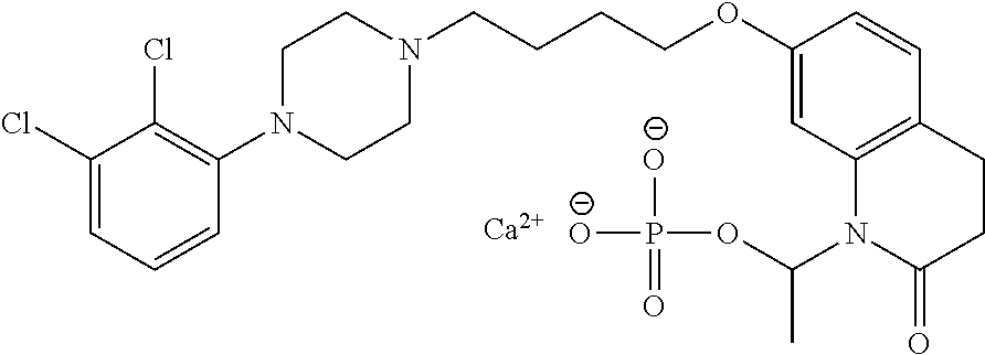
C1(Cl)=CC=CC(N2CCN(CCCCOC3=CC4=C(C=C3)CCC(=O)N4C(OP([O-])(=O)[O-])C)CC2)=C1Cl.[Ca]
